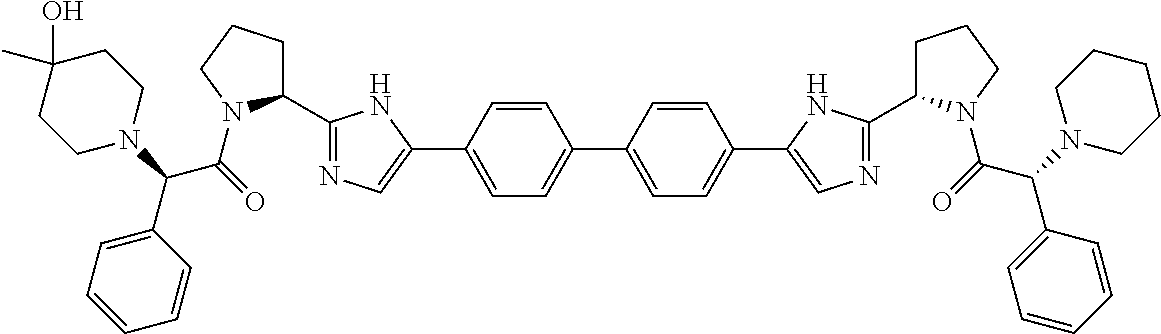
C1=CC(C2=CN=C(C3CCCN3C(C(C3=CC=CC=C3)N3CCC(C)(O)CC3)=O)N2)=CC=C1C1=CC=C(C2=CN=C(C3CCCN3C(C(C3=CC=CC=C3)N3CCCCC3)=O)N2)C=C1
